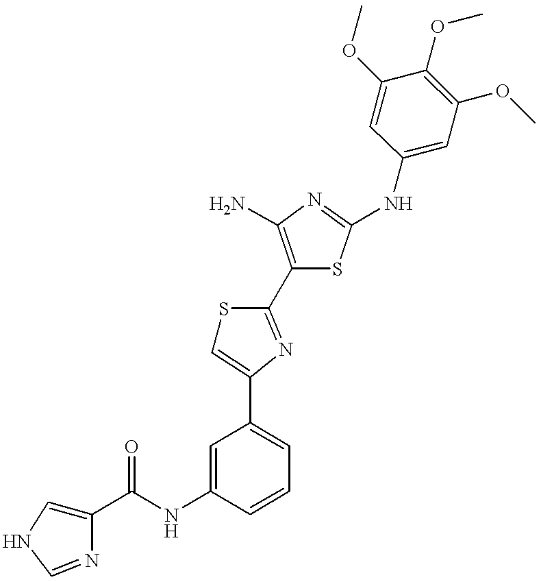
C(NC1=CC(C2=CSC(C3=C(N)N=C(NC4=CC(OC)=C(OC)C(OC)=C4)S3)=N2)=CC=C1)(=O)C1=CNC=N1
